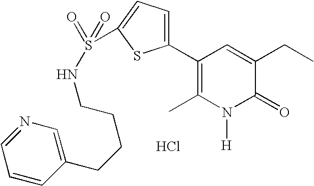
Cl.C1(S(NCCCCC2=CN=CC=C2)(=O)=O)=CC=C(C2=C(C)N([H])C(=O)C(CC)=C2)S1
